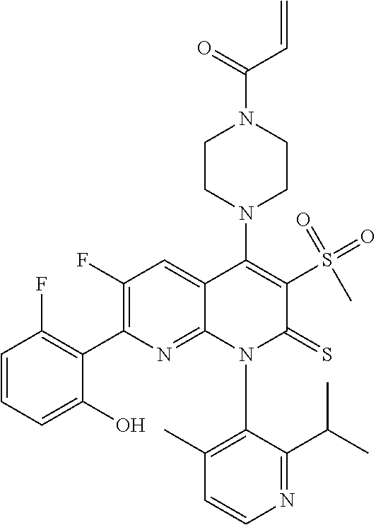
C1=CN=C(C(C)C)C(N2C(=S)C(S(=O)(=O)C)=C(N3CCN(C(C=C)=O)CC3)C3=CC(F)=C(C4=C(F)C=CC=C4O)N=C23)=C1C
